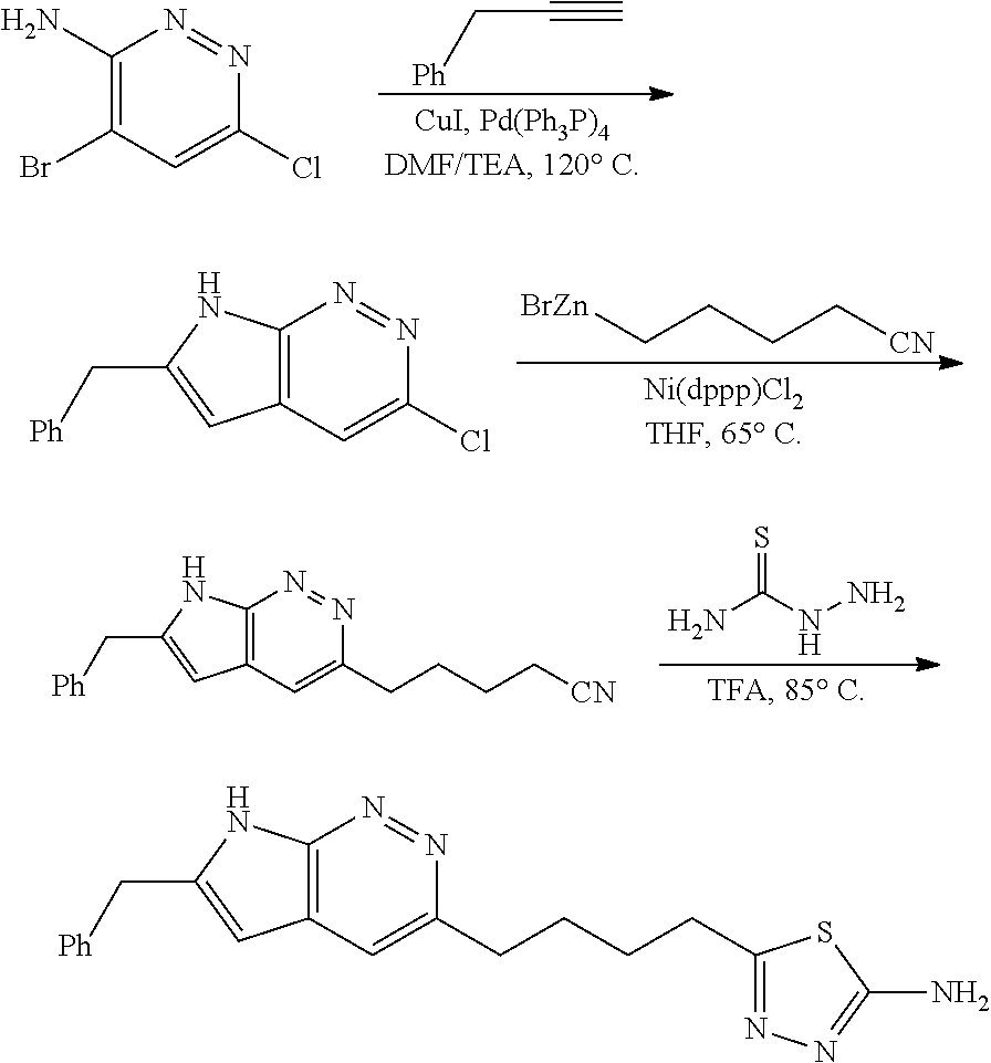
C1(N)=C(Br)C=C(Cl)N=N1.[Ph]CC#C.C12=C(C=C(Cl)N=N1)C=C(C[Ph])N2.C(CCC[CN])[BrZn].C12=C(C=C(CCCC[CN])N=N1)C=C(C[Ph])N2.NC(NN)=S.C12=C(C=C(CCCCC3=NN=C(N)S3)N=N1)C=C(C[Ph])N2
